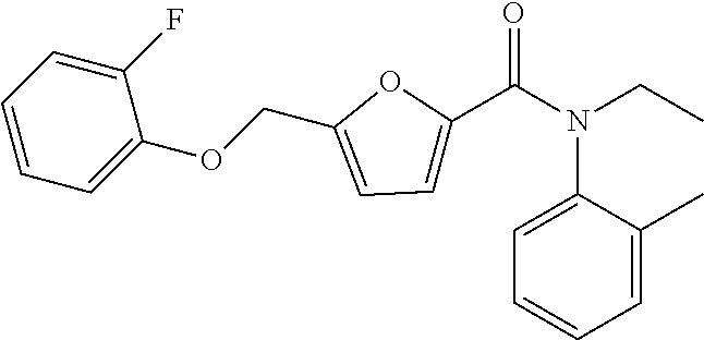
C1(F)=CC=CC=C1OCC1=CC=C(C(N(CC)C2=CC=CC=C2C)=O)O1
